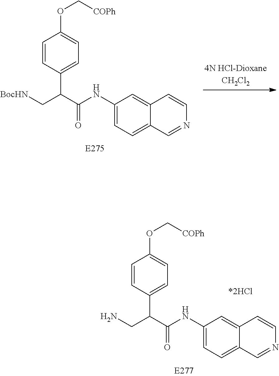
C1(NC(C(C[BocHN])C2=CC=C(OC[COPh])C=C2)=O)=CC=C2C(=C1)C=CN=C2.C1(NC(C(CN)C2=CC=C(OC[COPh])C=C2)=O)=CC=C2C(=C1)C=CN=C2
